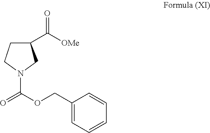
C1(C([OMe])=O)CCN(C(=O)OCC2=CC=CC=C2)C1
